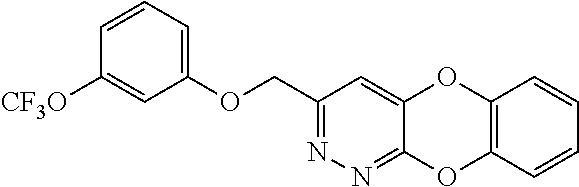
C1(COC2=CC=CC([CF3O])=C2)=NN=C2C(=C1)OC1=C(O2)C=CC=C1
